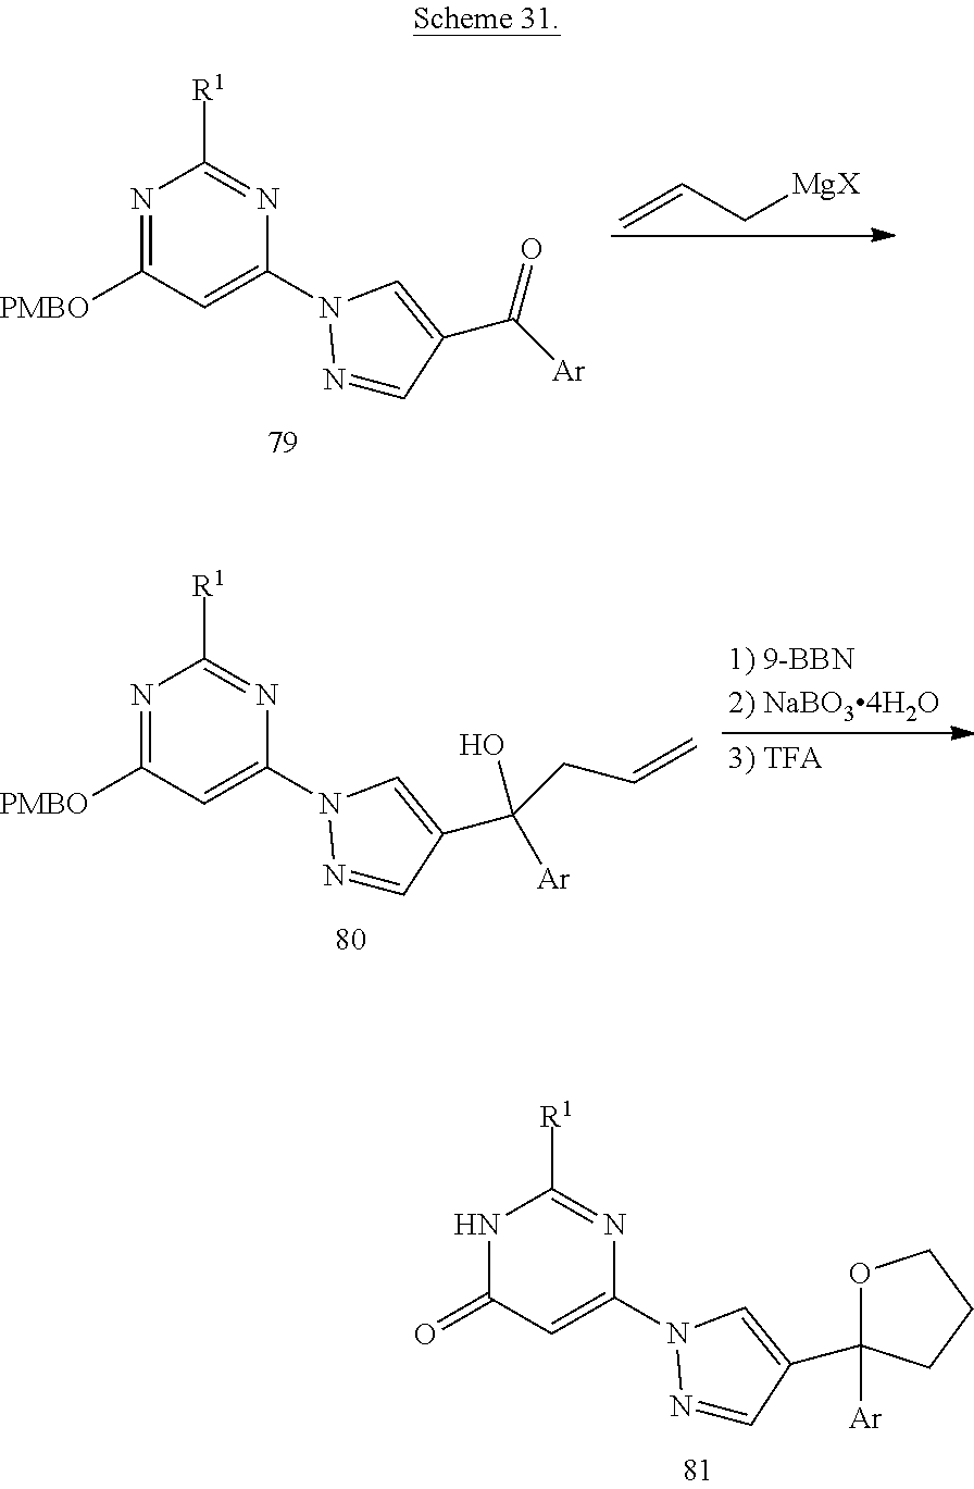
C=CC[MgX].N1=C([PMBO])C=C(N2N=CC(C(=O)[Ar])=C2)N=C1[R1].N1=C([PMBO])C=C(N2N=CC(C(O)(CC=C)[Ar])=C2)N=C1[R1].N1C(=O)C=C(N2N=CC(C3([Ar])OCCC3)=C2)N=C1[R1]
